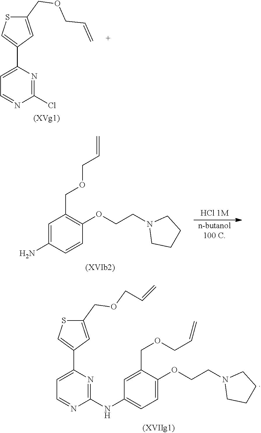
C1=C(C2=CSC(COCC=C)=C2)N=C(Cl)N=C1.C1=C(N)C=CC(OCCN2CCCC2)=C1COCC=C.[n-butanol100 C].[HCl 1M].C1=C(COCC=C)C(OCCN2CCCC2)=CC=C1NC1=NC(C2=CSC(COCC=C)=C2)=CC=N1
